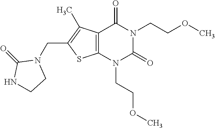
C12=C(N(CCOC)C(=O)N(CCOC)C1=O)SC(CN1C(=O)NCC1)=C2C
